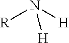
[R]N([H])[H]
